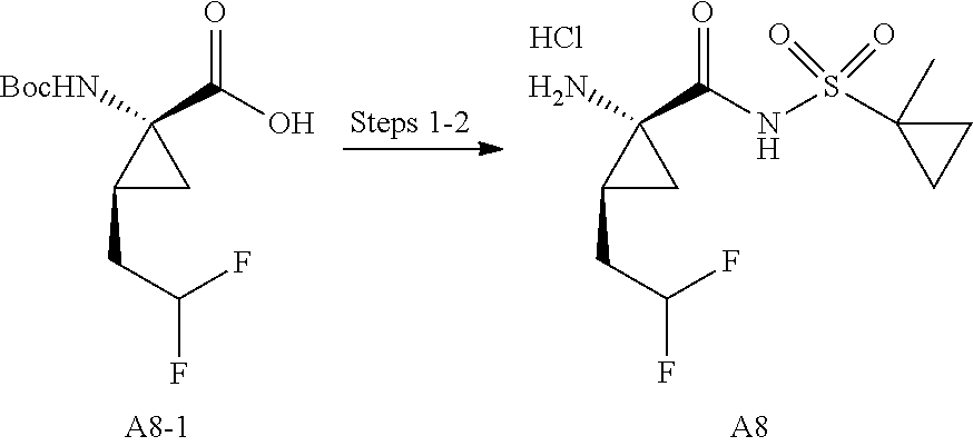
C1C(S(NC(C2(N)C(CC(F)F)C2)=O)(=O)=O)(C)C1.Cl.[A8].OC(C1([BocHN])C(CC(F)F)C1)=O
